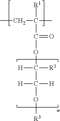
CCC(C)([R1])C(=O)OC(C([H])(O[R3])[H])([R1])[H]
